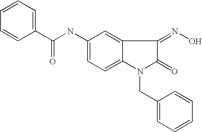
C1=CC=C(C(NC2=CC=C3C(=C2)C(=NO)C(=O)N3CC2=CC=CC=C2)=O)C=C1
